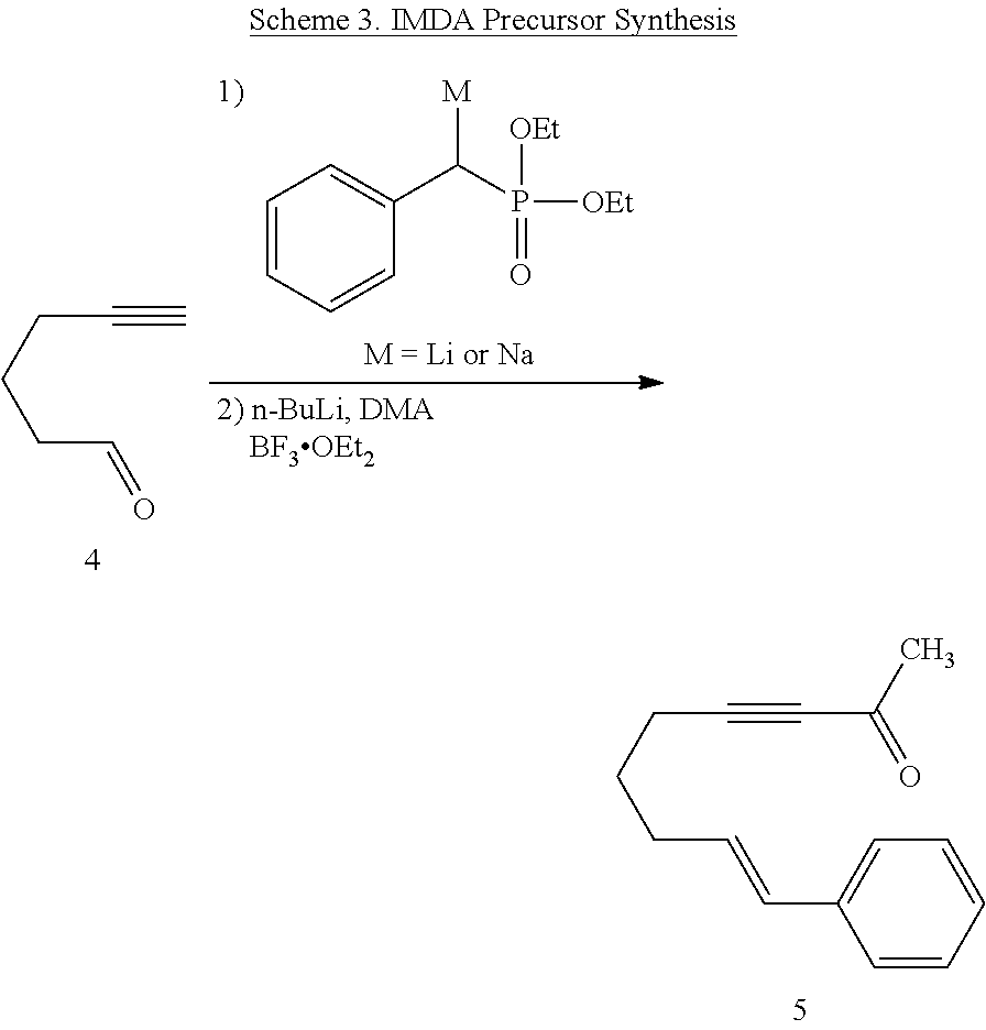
C1=CC=CC(C(P([OEt])(=O)[OEt])[M])=C1.C#CCCCC=O.C1=CC=CC=C1C=CCCCC#CC(=O)C
